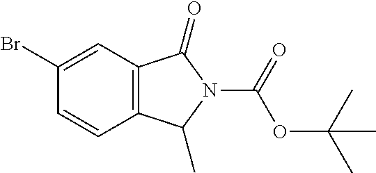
C1=CC(Br)=CC2=C1C(C)N(C(=O)OC(C)(C)C)C2=O
